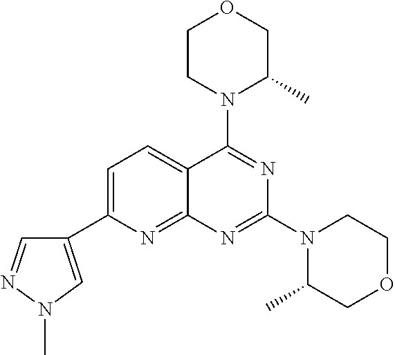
C1=C(C2=CN(C)N=C2)N=C2C(=C1)C(N1C(C)COCC1)=NC(N1C(C)COCC1)=N2
